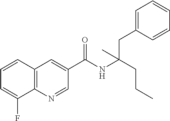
C1=CC2=C(C(F)=C1)N=CC(C(NC(CCC)(CC1=CC=CC=C1)C)=O)=C2
